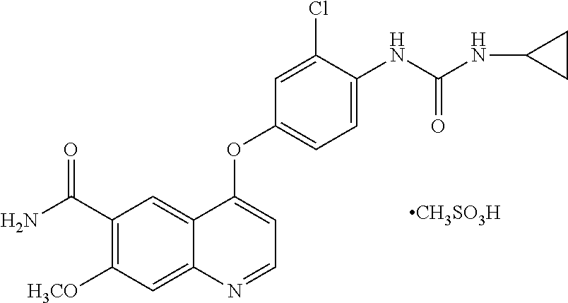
C1(C(N)=O)=C([H3CO])C=C2C(=C1)C(OC1=CC=C(NC(=O)NC3CC3)C(Cl)=C1)=CC=N2.[CH3SO3H]
